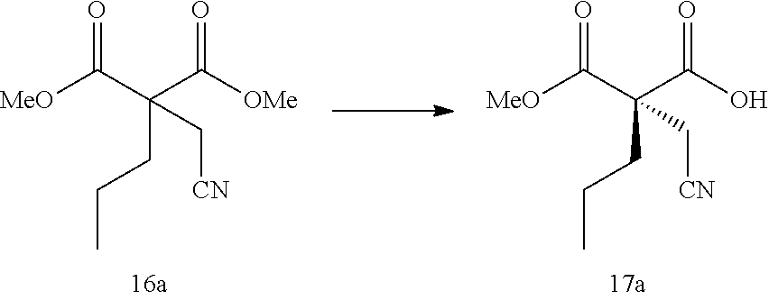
C(C([OMe])=O)(C([MeO])=O)(CCC)C[CN].C(C(O)=O)(C([MeO])=O)(CCC)C[CN]
